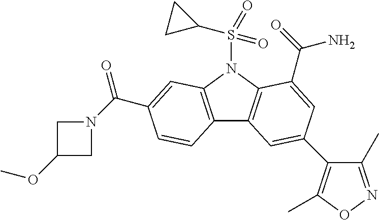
C12=C(N(S(C3CC3)(=O)=O)C3=C1C=C(C1=C(C)ON=C1C)C=C3C(=O)N)C=C(C(N1CC(OC)C1)=O)C=C2
